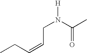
CCC=CCN(C(=O)C)[H]
